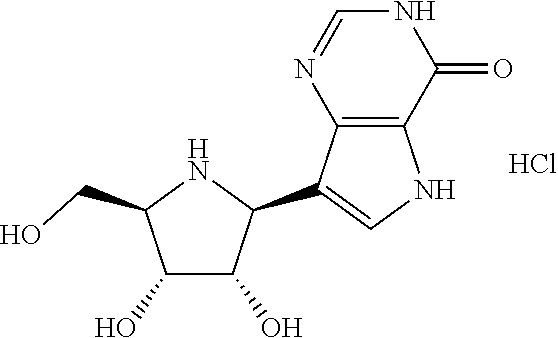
C1(O)C(O)C(C2=CNC3=C2N=CNC3=O)NC1CO.Cl
